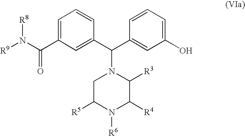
[R9]N(C(C1=CC=CC(C(C2=CC(O)=CC=C2)N2CC([R5])N([R6])C([R4])C2[R3])=C1)=O)[R8]
